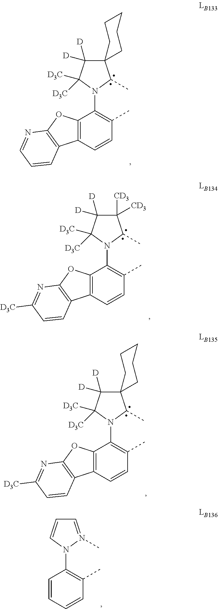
C12(C([D])([D])C([D3C])([D3C])N(C3=C(C)C=CC4=C3OC3=C4C=CC=N3)C1C)CCCCC2.C1=N(C)N(C2=C(C)C=CC=C2)C=C1.C12(C([D])([D])C([D3C])([D3C])N(C3=C(C)C=CC4=C3OC3=C4C=CC([D3C])=N3)C1C)CCCCC2.C1([CD3])([CD3])C([D])([D])C([D3C])([D3C])N(C2=C(C)C=CC3=C2OC2=C3C=CC([D3C])=N2)C1C
